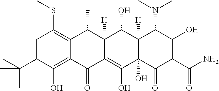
C1=C(C(C)(C)C)C(O)=C2C(=C1SC)C(C)C1([H])C(=C(O)C3(O)C([H])(C1O)C(N(C)C)C(O)=C(C(N)=O)C3=O)C2=O
